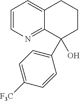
C1=CN=C2C(=C1)CCCC2(C1=CC=C([F3C])C=C1)O
